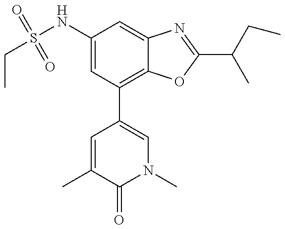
CCS(NC1=CC(C2=CN(C)C(=O)C(C)=C2)=C2C(=C1)N=C(C(CC)C)O2)(=O)=O
